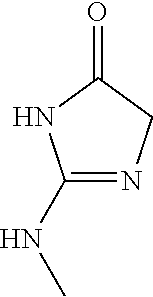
C1(NC)=NCC(=O)N1
